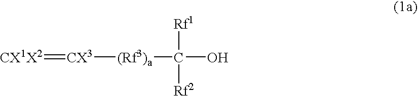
[CX1X2]=[CX3][(Rf3)a]C(O)([Rf1])[Rf2]
